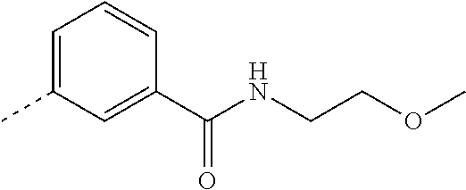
C1=C(C)C=C(C(NCCOC)=O)C=C1
